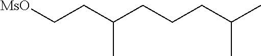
[MsO]CCC(CCCC(C)C)C
